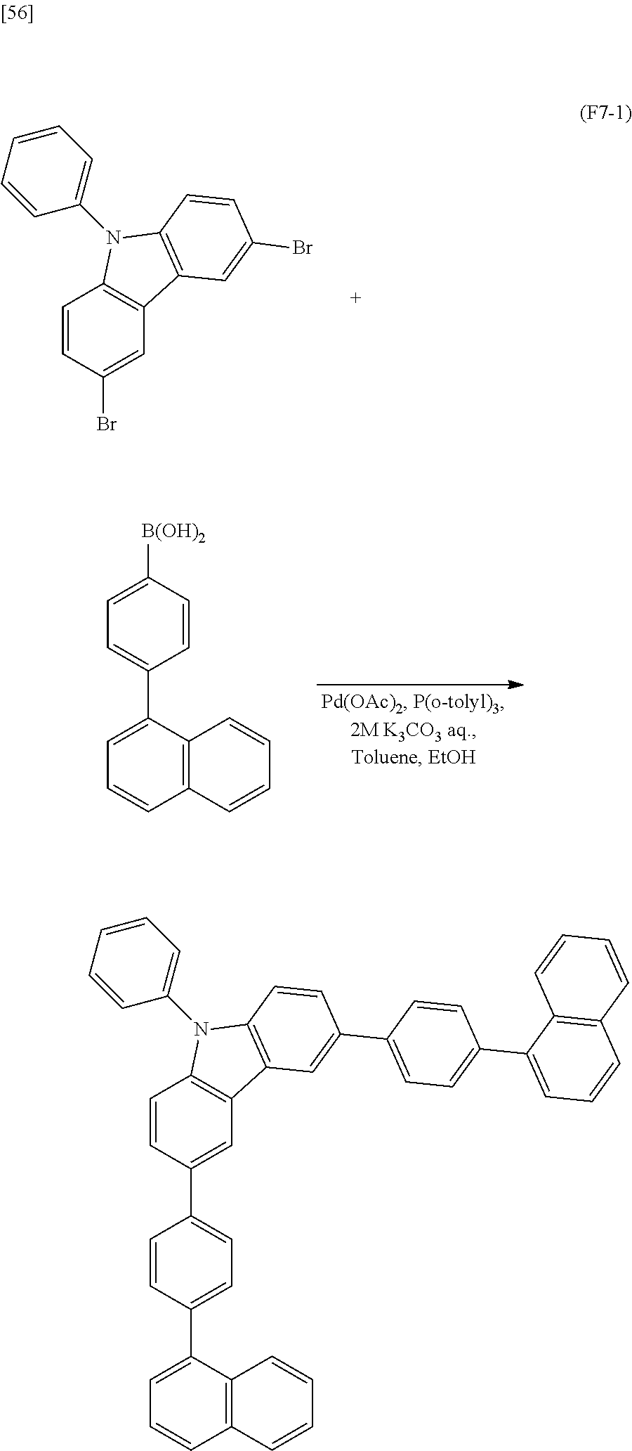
C1=CC(Br)=CC2=C1N(C1=CC=CC=C1)C1=C2C=C(Br)C=C1.C1=CC([B(OH)2])=CC=C1C1=CC=CC2=C1C=CC=C2.C1=CC(C2=CC=C(C3=CC=CC4=C3C=CC=C4)C=C2)=CC2=C1N(C1=CC=CC=C1)C1=C2C=C(C2=CC=C(C3=CC=CC4=C3C=CC=C4)C=C2)C=C1
